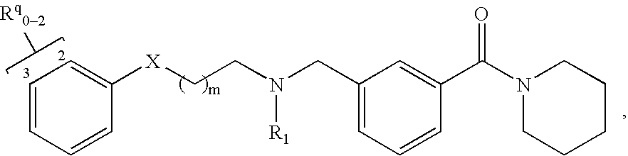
C1=CC=CC([X]CCN(CC2=CC=CC(C(N3CCCCC3)=O)=C2)[R1])=C1
